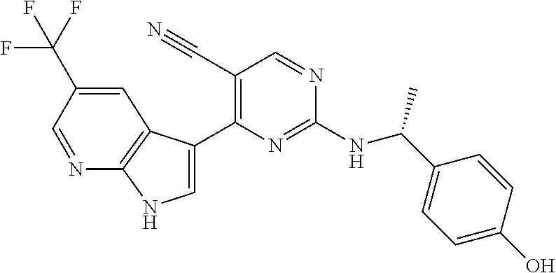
N(C1=NC(C2=CNC3=C2C=C(C(F)(F)F)C=N3)=C(C#N)C=N1)C(C1=CC=C(O)C=C1)C
